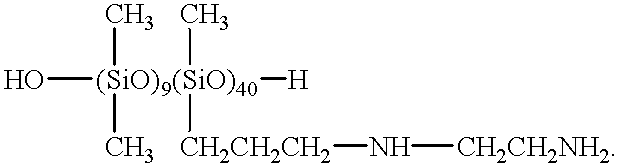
O[(SiO)9(SiO)40]([H])(C)(C)(C)[CH2CH2CH2]N[CH2CH2NH2]
